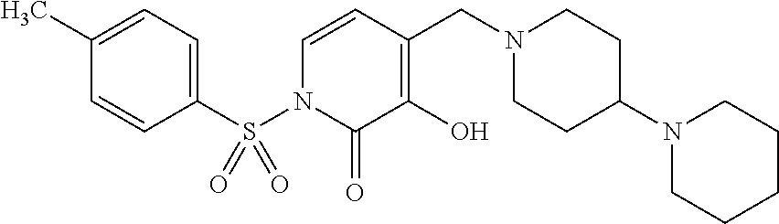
C1=CN(S(C2=CC=C(C)C=C2)(=O)=O)C(=O)C(O)=C1CN1CCC(N2CCCCC2)CC1
